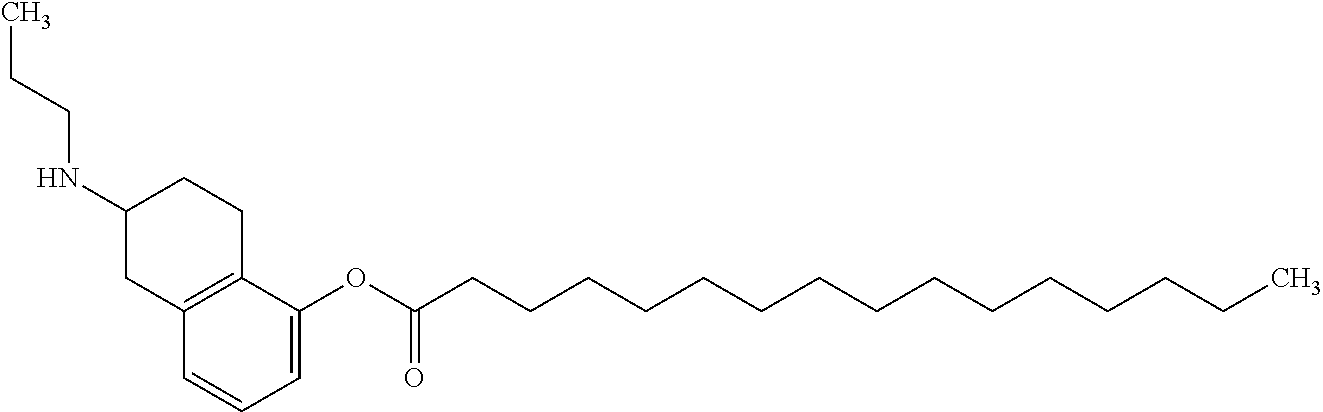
CCCNC1CC2=C(CC1)C(OC(CCCCCCCCCCCCCCC)=O)=CC=C2
